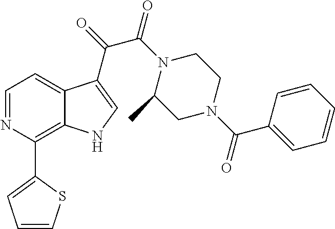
C1=NC(C2=CC=CS2)=C2C(=C1)C(C(=O)C(=O)N1C(C)CN(C(=O)C3=CC=CC=C3)CC1)=CN2
